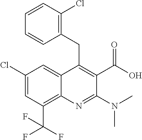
C1(Cl)=CC(C(F)(F)F)=C2C(=C1)C(CC1=C(Cl)C=CC=C1)=C(C(O)=O)C(N(C)C)=N2
